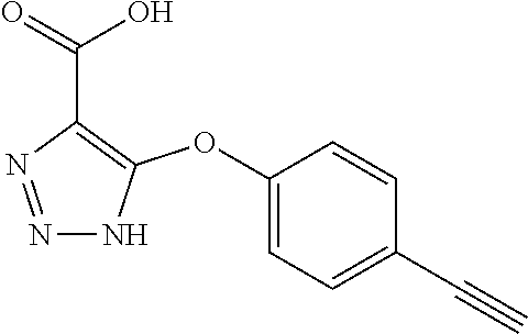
C1(OC2=C(C(=O)O)N=NN2)=CC=C(C#C)C=C1
